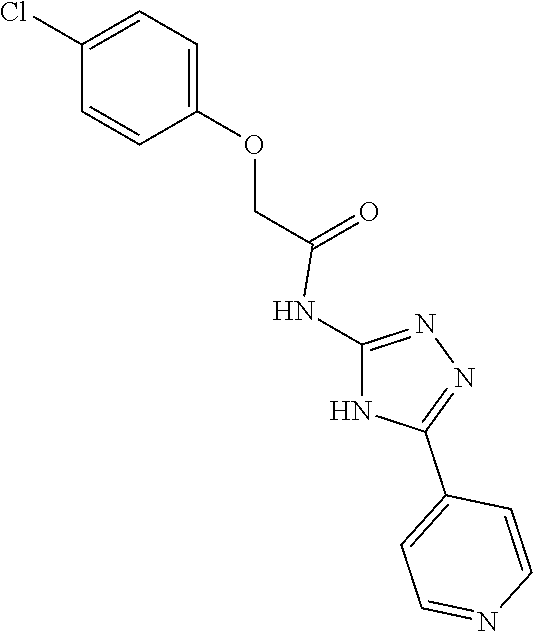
C1=C(OCC(=O)NC2=NN=C(C3=CC=NC=C3)N2)C=CC(Cl)=C1
